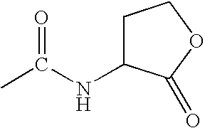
CC(NC1CCOC1=O)=O
